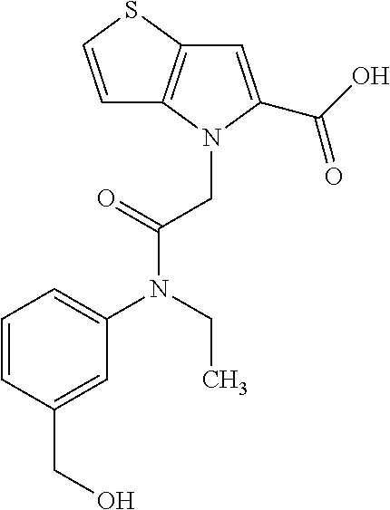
C1=CC(CO)=CC(N(CC)C(CN2C(C(O)=O)=CC3=C2C=CS3)=O)=C1
